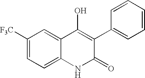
C1([F3C])=CC=C2C(=C1)C(O)=C(C1=CC=CC=C1)C(=O)N2
